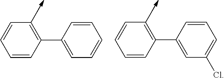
C1=CC(C2=CC(Cl)=CC=C2)=CC=C1.C1=CC(C2=CC=CC=C2)=CC=C1
